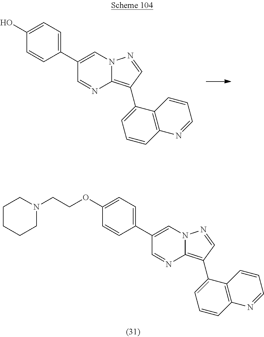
C1(C2=CC=C(O)C=C2)=CN2C(=C(C3=CC=CC4=C3C=CC=N4)C=N2)N=C1.C1(C2=CC=C(OCCN3CCCCC3)C=C2)=CN2C(=C(C3=CC=CC4=C3C=CC=N4)C=N2)N=C1
